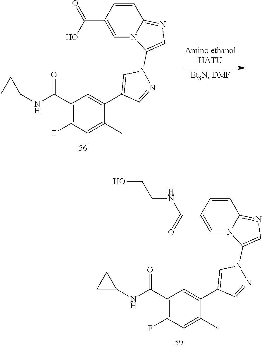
C1=CC(C(O)=O)=CN2C1=NC=C2N1N=CC(C2=CC(C(NC3CC3)=O)=C(F)C=C2C)=C1.C1=CC(C(=O)NCCO)=CN2C1=NC=C2N1N=CC(C2=CC(C(NC3CC3)=O)=C(F)C=C2C)=C1
